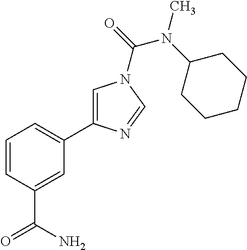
C1=CC(C(N)=O)=CC(C2=CN(C(N(C)C3CCCCC3)=O)C=N2)=C1
